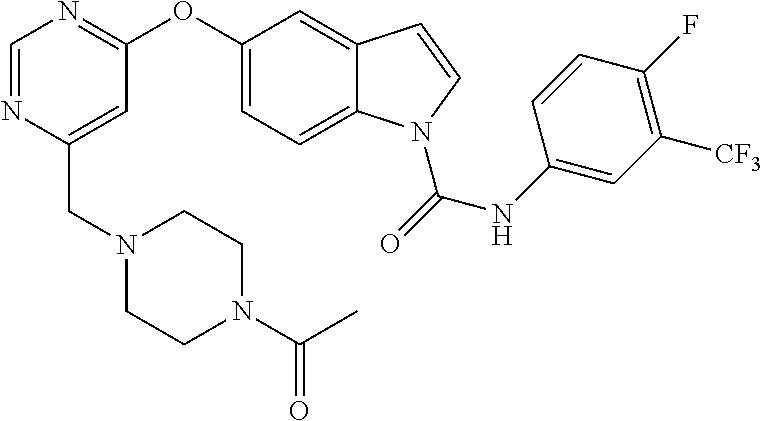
C(C1=CC(OC2=CC=C3C(=C2)C=CN3C(=O)NC2=CC([CF3])=C(F)C=C2)=NC=N1)N1CCN(C(C)=O)CC1
